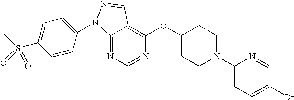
C12=NC=NC(OC3CCN(C4=CC=C(Br)C=N4)CC3)=C1C=NN2C1=CC=C(S(C)(=O)=O)C=C1
